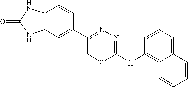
C12=C(C=C(C3=NN=C(NC4=C5C(=CC=C4)C=CC=C5)SC3)C=C1)NC(=O)N2
